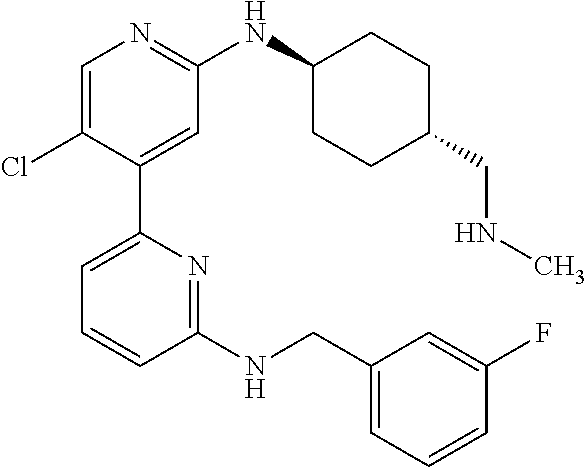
C1=C(Cl)C(C2=CC=CC(NCC3=CC=CC(F)=C3)=N2)=CC(NC2CCC(CNC)CC2)=N1
